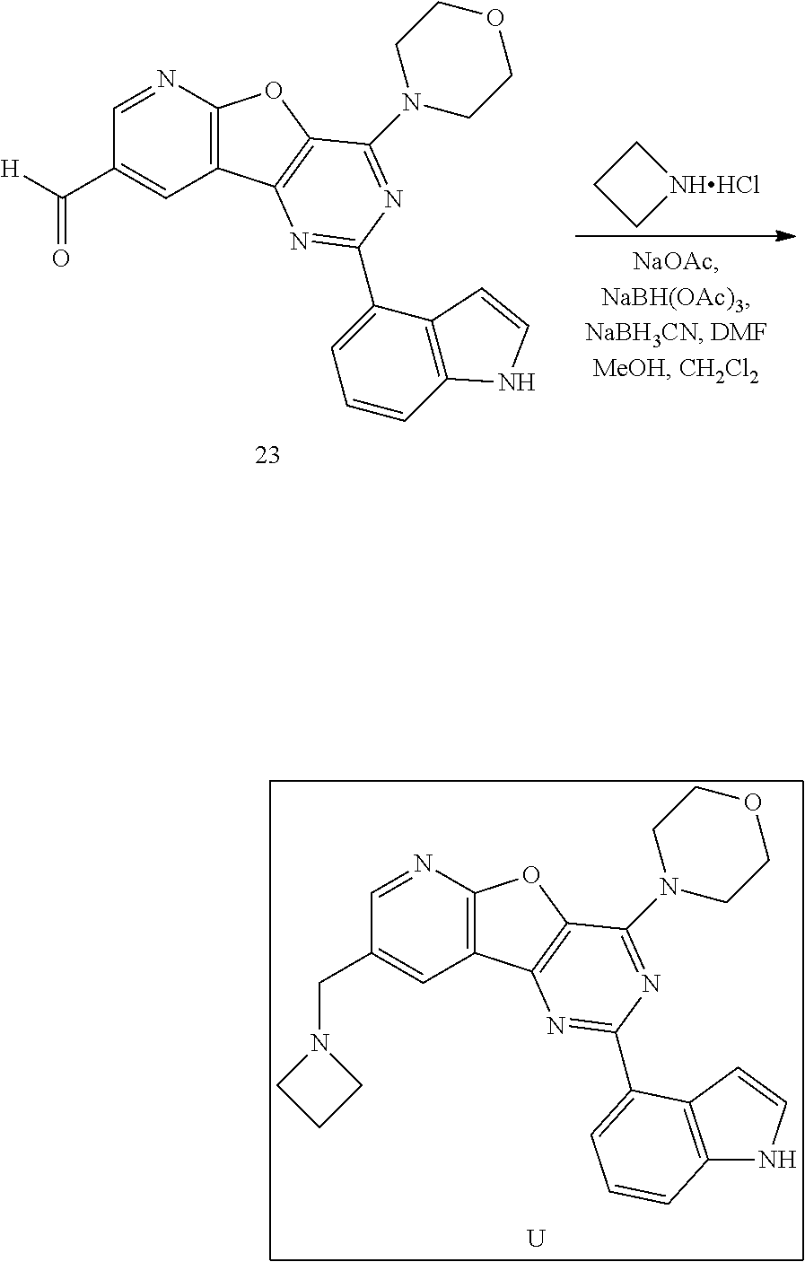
C1CC[NHHCl]1.C12=C(C3=C(O1)C(N1CCOCC1)=NC(C1=CC=CC4=C1C=CN4)=N3)C=C(C([H])=O)C=N2.[U].C12=C(C3=C(O1)C(N1CCOCC1)=NC(C1=CC=CC4=C1C=CN4)=N3)C=C(CN1CCC1)C=N2
